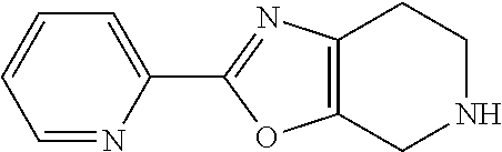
C1=NC(C2=NC3=C(O2)CNCC3)=CC=C1
